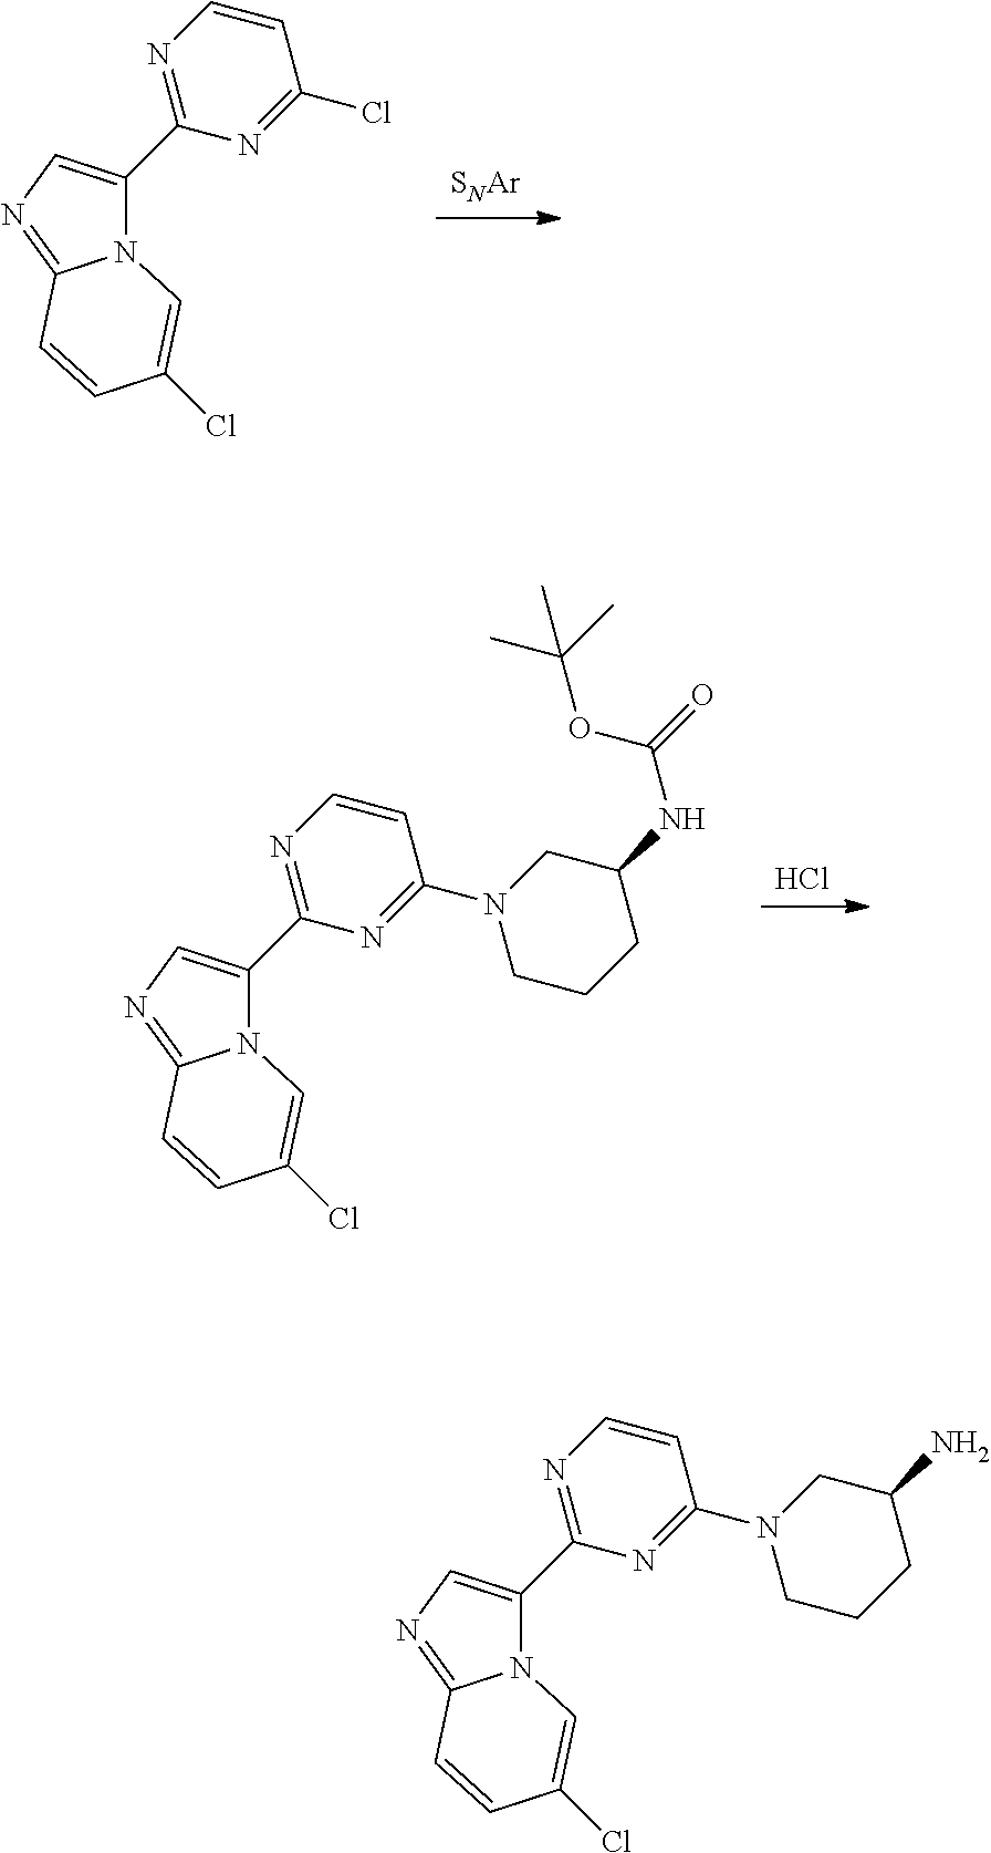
[SNAr].N12C(C3=NC=CC(Cl)=N3)=CN=C1C=CC(Cl)=C2.Cl.N12C(C3=NC=CC(N4CCCC(NC(=O)OC(C)(C)C)C4)=N3)=CN=C1C=CC(Cl)=C2.N12C(C3=NC=CC(N4CCCC(N)C4)=N3)=CN=C1C=CC(Cl)=C2
